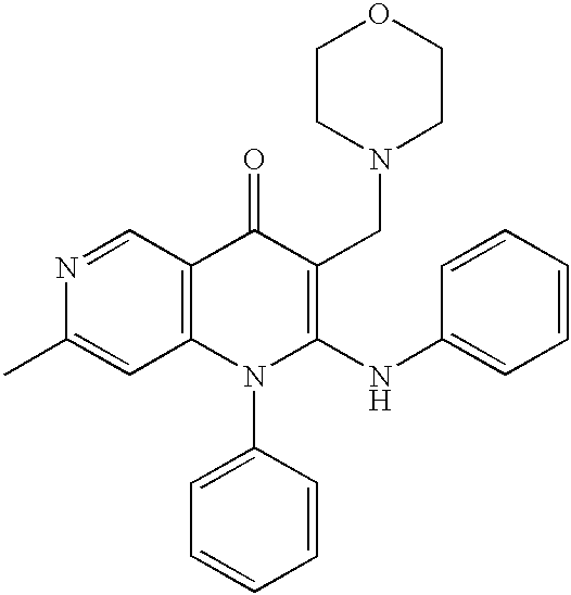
N1=CC2=C(C=C1C)N(C1=CC=CC=C1)C(NC1=CC=CC=C1)=C(CN1CCOCC1)C2=O
